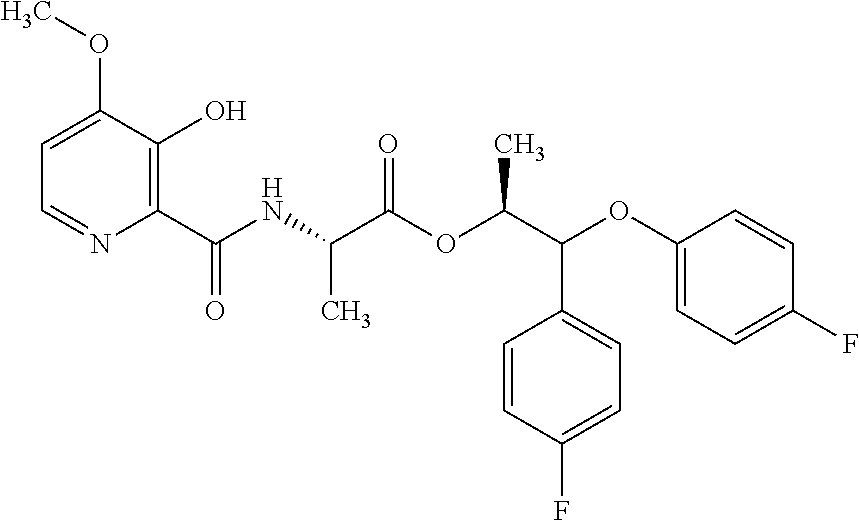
C1=C(OC)C(O)=C(C(NC(C(OC(C(C2=CC=C(F)C=C2)OC2=CC=C(F)C=C2)C)=O)C)=O)N=C1
